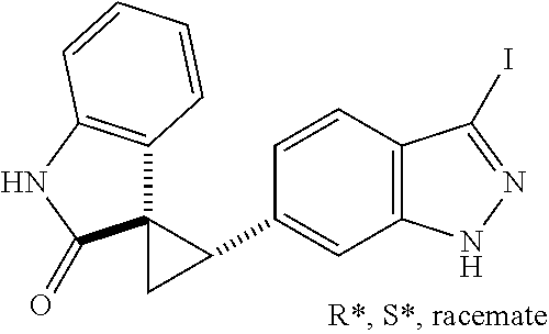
C1=CC2=C(C=C1C1C3(C4=C(NC3=O)C=CC=C4)C1)NN=C2I
